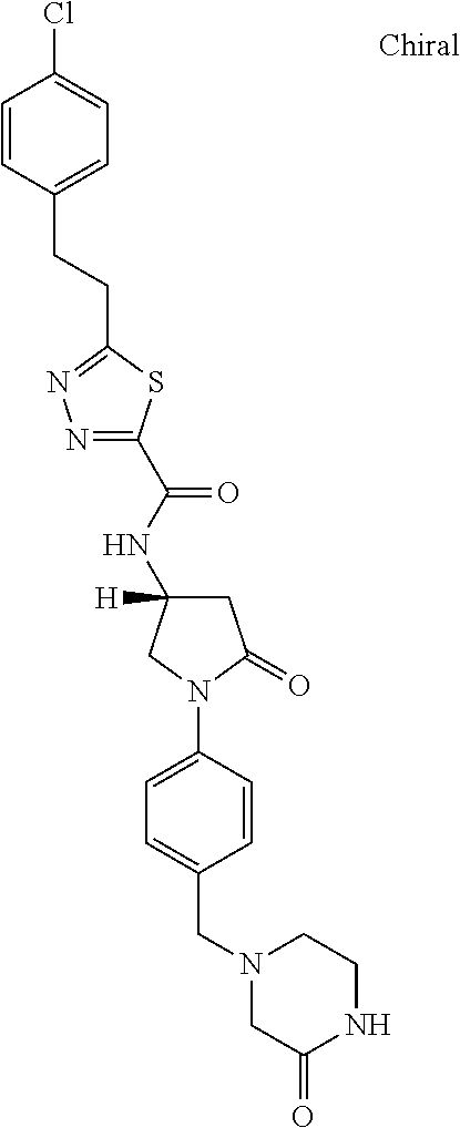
N1=C(C(NC2([H])CC(=O)N(C3=CC=C(CN4CC(=O)NCC4)C=C3)C2)=O)SC(CCC2=CC=C(Cl)C=C2)=N1
